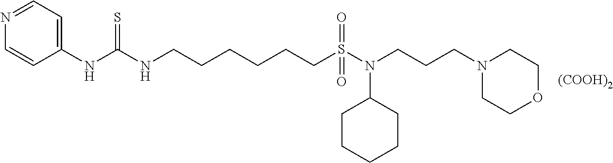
C1(NC(NCCCCCCS(N(CCCN2CCOCC2)C2CCCCC2)(=O)=O)=S)=CC=NC=C1.[(COOH)2]
